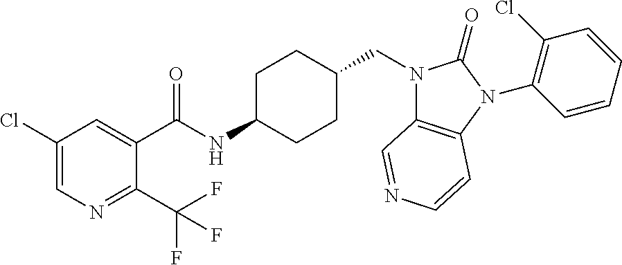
C1(Cl)=CN=C(C(F)(F)F)C(C(NC2CCC(CN3C4=C(N(C5=C(Cl)C=CC=C5)C3=O)C=CN=C4)CC2)=O)=C1
